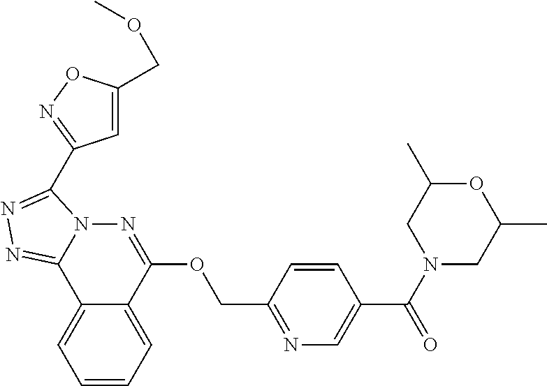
C1=CC=C2C(=C1)C1=NN=C(C3=NOC(COC)=C3)N1N=C2OCC1=NC=C(C(N2CC(C)OC(C)C2)=O)C=C1
